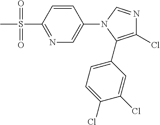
N1=C(S(C)(=O)=O)C=CC(N2C(C3=CC=C(Cl)C(Cl)=C3)=C(Cl)N=C2)=C1
